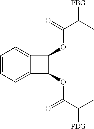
C12=CC=CC=C1C(OC(C([PBG])C)=O)C2OC(C([PBG])C)=O
